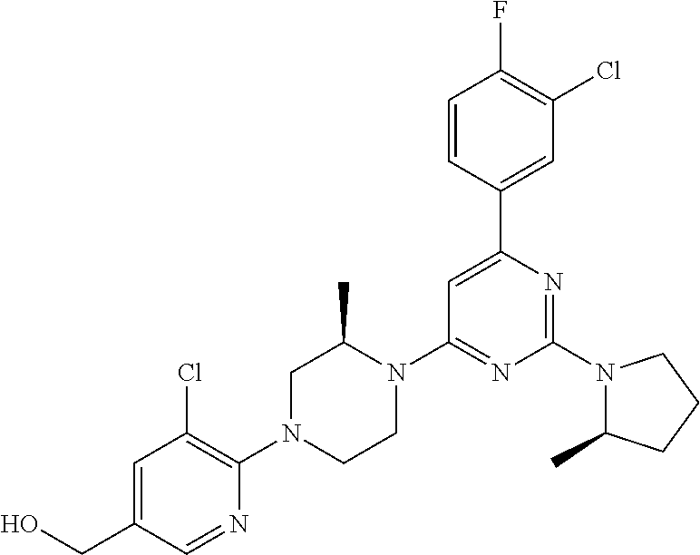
N1(C2=NC(C3=CC(Cl)=C(F)C=C3)=CC(N3C(C)CN(C4=C(Cl)C=C(CO)C=N4)CC3)=N2)C(C)CCC1
